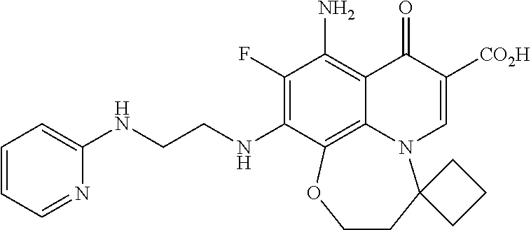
C1=CC=NC(NCCNC2=C(F)C(N)=C3C4=C2OCCC2(N4C=C([CO2H])C3=O)CCC2)=C1
